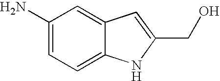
NC1=CC=C2C(=C1)C=C(CO)N2
